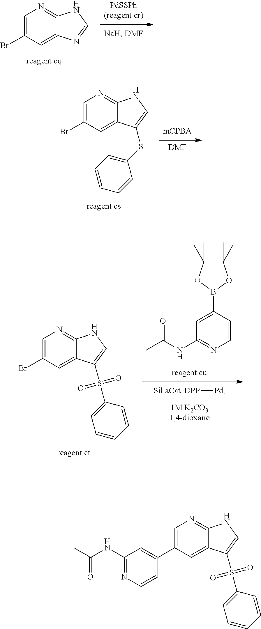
C1(Br)=CN=C2C(=C1)N=CN2.[DMF].C1(Br)=CN=C2C(=C1)C(SC1=CC=CC=C1)=CN2.C1=CN=C(NC(=O)C)C=C1B1OC(C)(C)C(C)(C)O1.[DPP][Pd].C1(Br)=CN=C2C(=C1)C(S(C1=CC=CC=C1)(=O)=O)=CN2.C1(C2=CC(NC(C)=O)=NC=C2)=CN=C2C(=C1)C(S(C1=CC=CC=C1)(=O)=O)=CN2
